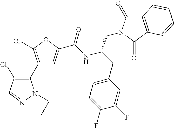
C1(C2=C(Cl)C=NN2CC)=C(Cl)OC(C(NC(CC2=CC=C(F)C(F)=C2)CN2C(=O)C3=C(C2=O)C=CC=C3)=O)=C1
